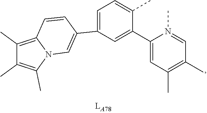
C1(C)=C2N(C(C)=C1C)C=C(C1=CC=C(C)C(C3=CC(C)=C(C)C=N3C)=C1)C=C2
